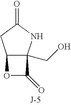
C12C(CO)(NC(=O)C1)C(=O)O2
